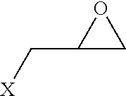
C(C1CO1)[X]
